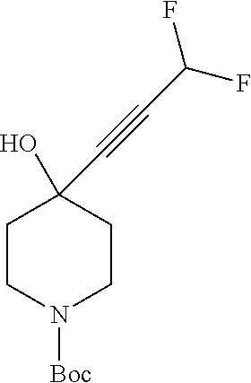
C1CN([Boc])CCC1(O)C#CC(F)F
